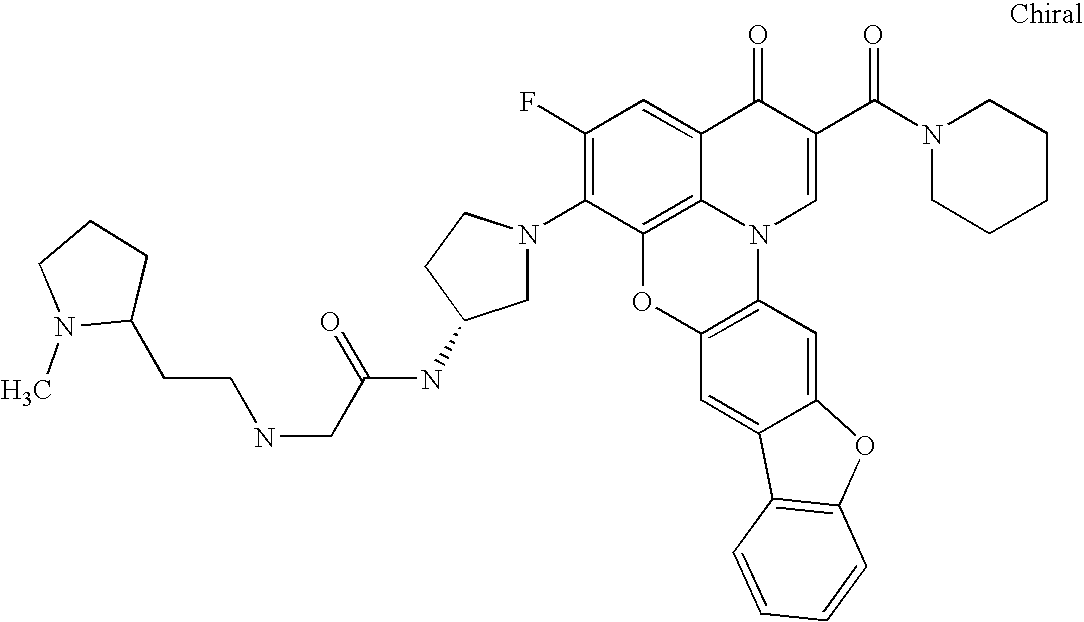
C1(F)=C(N2CC(NC(CNCCC3CCCN3C)=O)CC2)C2=C3C(=C1)C(=O)C(C(N1CCCCC1)=O)=CN3C1=C(O2)C=C2C(=C1)OC1=C2C=CC=C1
